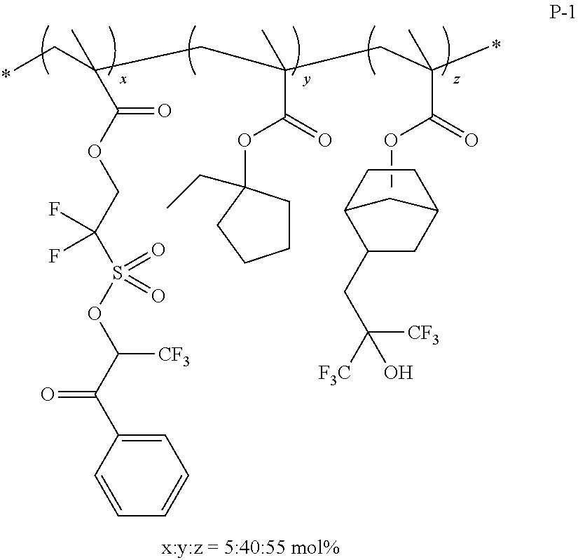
C12C(CC([F3C])([CF3])O)CC(C1)CC2.COC(=O)C(CC(CC(C(OCC(S(OC(C(C1=CC=CC=C1)=O)[CF3])(=O)=O)(F)F)=O)(C)CC)(C(=O)OC1(CC)CCCC1)C)(C)C
